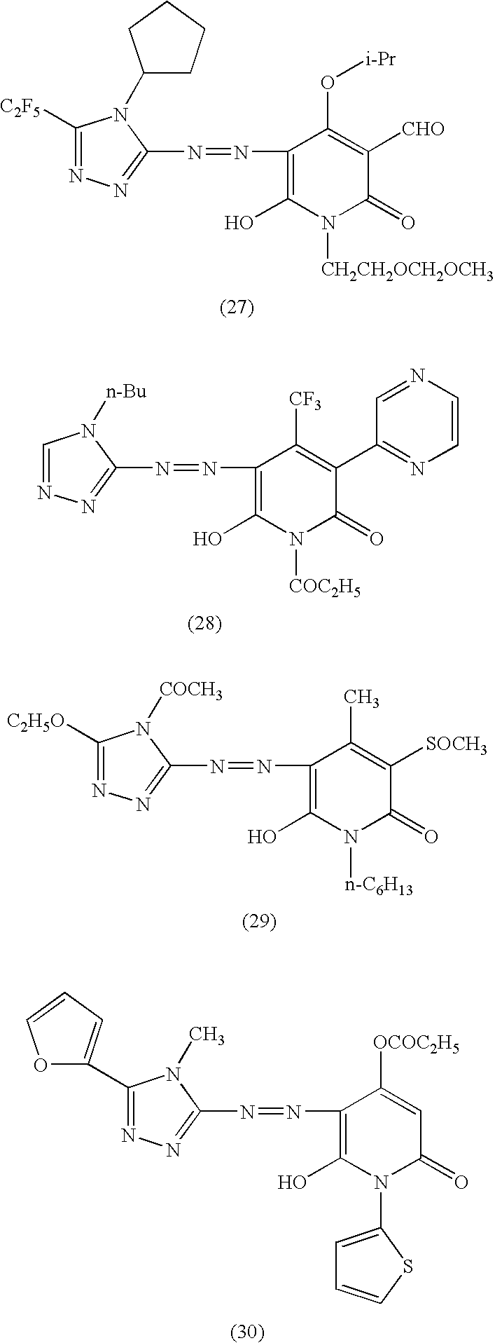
C1([C2F5])=NN=C(N=NC2=C(O)N([CH2CH2OCH2OCH3])C(=O)C([CHO])=C2O[i-Pr])N1C1CCCC1.C1=NN=C(N=NC2=C(O)N([COC2H5])C(=O)C(C3=NC=CN=C3)=C2[CF3])N1[n-Bu].C1([C2H5O])=NN=C(N=NC2=C(O)N([n-C6H13])C(=O)C([SOCH3])=C2C)N1[COCH3].C1(C2=CC=CO2)=NN=C(N=NC2=C(O)N(C3=CC=CS3)C(=O)C=C2[OCOC2H5])N1C
